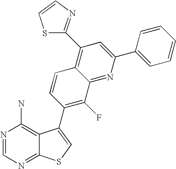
C1=C(C2=CC(C3=NC=CS3)=C3C(=N2)C(F)=C(C2=CSC4=NC=NC(N)=C42)C=C3)C=CC=C1
